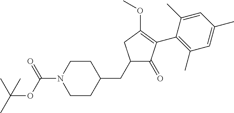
C1(CC2CCN(C(=O)OC(C)(C)C)CC2)C(=O)C(C2=C(C)C=C(C)C=C2C)=C(OC)C1
